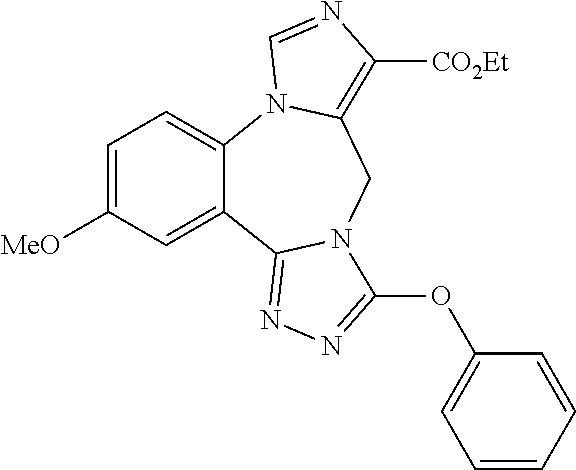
C1=C([MeO])C=C2C(=C1)N1C(=C([CO2Et])N=C1)CN1C2=NN=C1OC1=CC=CC=C1
